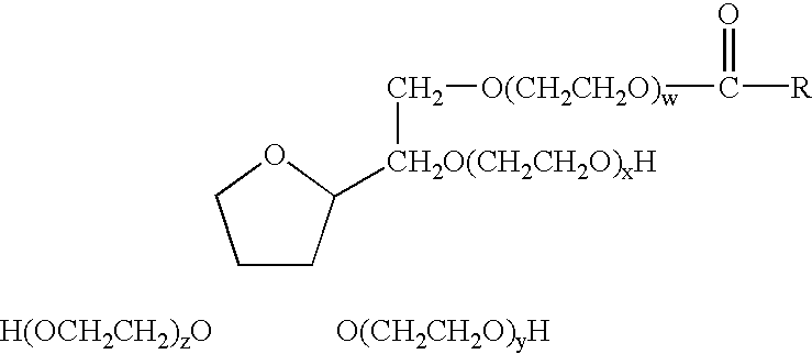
C1CC([CH2O(CH2CH2O)xH]C[O(CH2CH2O)w]C([R])=O)OC1.[H(OCH2CH2)zO].[O(CH2CH2O)yH]
